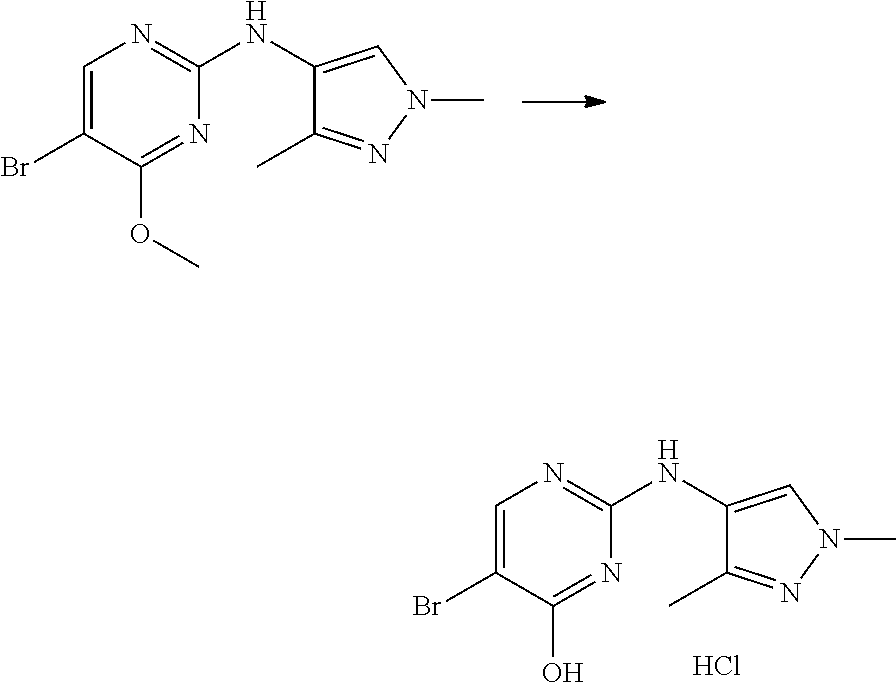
C1=C(Br)C(OC)=NC(NC2=CN(C)N=C2C)=N1.C1=C(Br)C(O)=NC(NC2=CN(C)N=C2C)=N1.Cl
